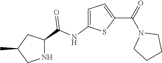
C1(C)CNC(C(NC2=CC=C(C(=O)N3CCCC3)S2)=O)C1
